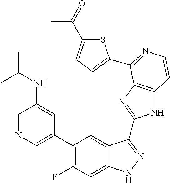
C1=C(C2=C(F)C=C3C(=C2)C(C2=NC4=C(N2)C=CN=C4C2=CC=C(C(=O)C)S2)=NN3)C=C(NC(C)C)C=N1
